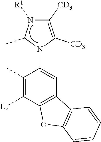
C1(C)=C([LA])C2=C(C=C1N1C(C)N([R1])C([CD3])=C1[CD3])C1=C(O2)C=CC=C1
